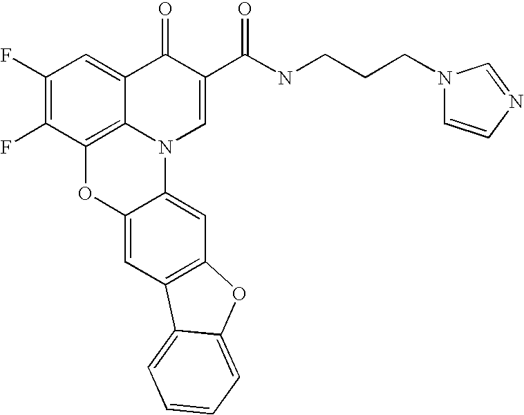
C1(F)=C(F)C2=C3C(=C1)C(=O)C(C(NCCCN1C=CN=C1)=O)=CN3C1=CC3=C(C=C1O2)C1=CC=CC=C1O3
